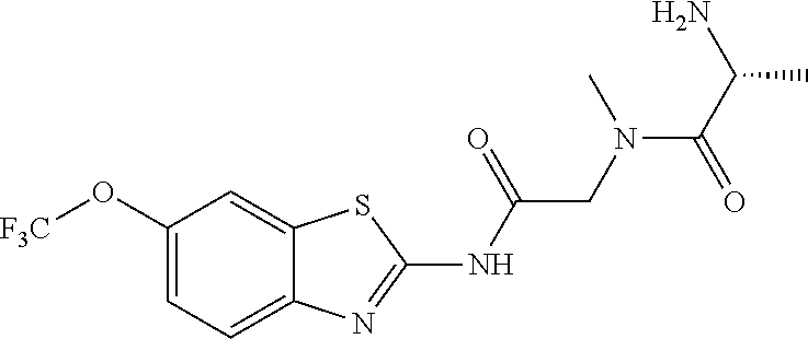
C1(O[F3C])=CC=C2C(=C1)SC(NC(CN(C(C(N)C)=O)C)=O)=N2
